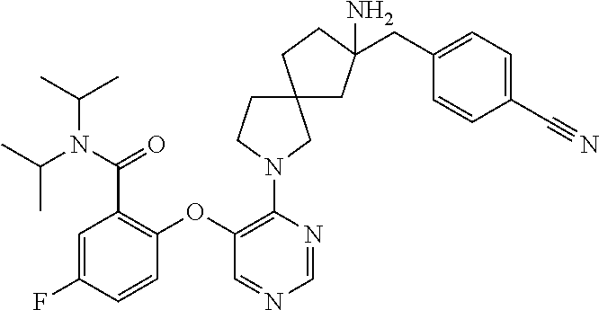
C1C(CC2=CC=C(C#N)C=C2)(N)CC2(C1)CCN(C1=C(OC3=C(C(N(C(C)C)C(C)C)=O)C=C(F)C=C3)C=NC=N1)C2
